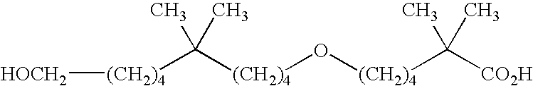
[(CH2)4]([HOCH2])C([(CH2)4]O[(CH2)4]C([CO2H])(C)C)(C)C
